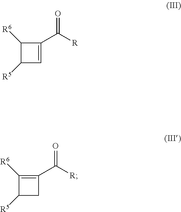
C1([R6])C([R5])C=C1C([R])=O.C1([R6])=C(C([R])=O)CC1[R5]
